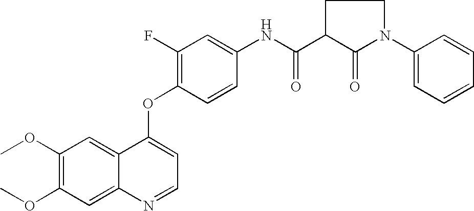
C1(OC)=C(OC)C=C2C(=C1)C(OC1=C(F)C=C(NC(C3C(=O)N(C4=CC=CC=C4)CC3)=O)C=C1)=CC=N2
